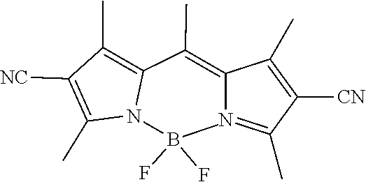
N1(B(C)(F)F)C(C(=C2N=C(C)C([CN])=C2C)C)=C(C)C([NC])=C1C
